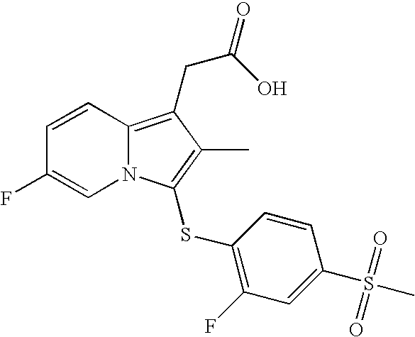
C1=CC2=C(CC(O)=O)C(C)=C(SC3=C(F)C=C(S(C)(=O)=O)C=C3)N2C=C1F
